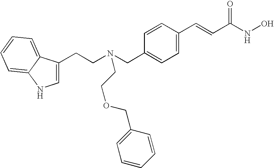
C1(CN(CCC2=CNC3=CC=CC=C23)CCOCC2=CC=CC=C2)=CC=C(C=CC(NO)=O)C=C1
